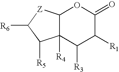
C12C([R4])(C([R3])C([R1])C(=O)O1)C([R5])C([R6])[Z]2
